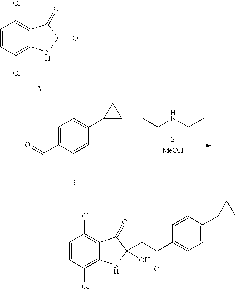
C1=CC(Cl)=C2C(=C1Cl)C(=O)C(O)(CC(C1=CC=C(C3CC3)C=C1)=O)N2.C1=CC(Cl)=C2C(=C1Cl)C(=O)C(=O)N2.[A].C1=CC(C(=O)C)=CC=C1C1CC1.B.CCNCC.[MeOH]
